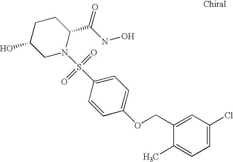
C1C(O)CN(S(C2=CC=C(OCC3=CC(Cl)=CC=C3C)C=C2)(=O)=O)C(C(NO)=O)C1
